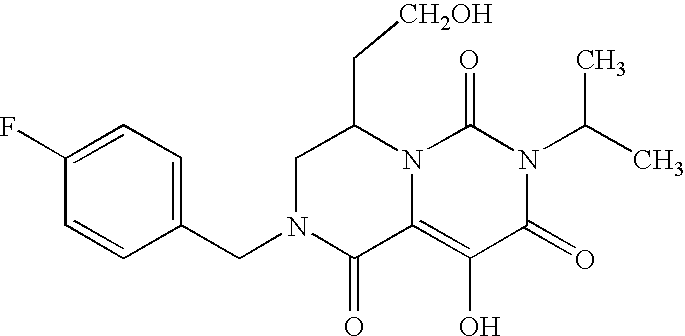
C1(CN2C(=O)C3=C(O)C(=O)N(C(C)C)C(=O)N3C(C[CH2OH])C2)=CC=C(F)C=C1
